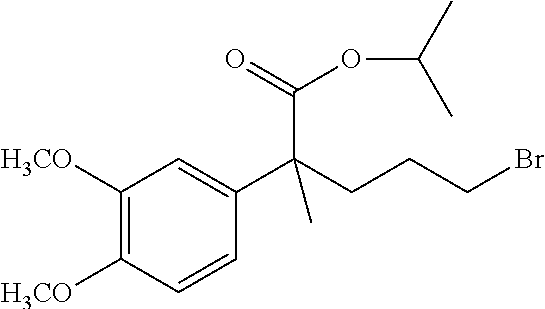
C1([H3CO])=C([H3CO])C=CC(C(CCCBr)(C(=O)OC(C)C)C)=C1
